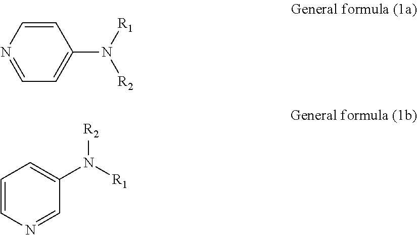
C1=CN=CC=C1N([R1])[R2].C1=CN=CC(N([R1])[R2])=C1
